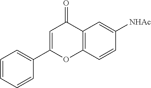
C1=CC=CC(C2=CC(=O)C3=C(C=CC([NHAc])=C3)O2)=C1
